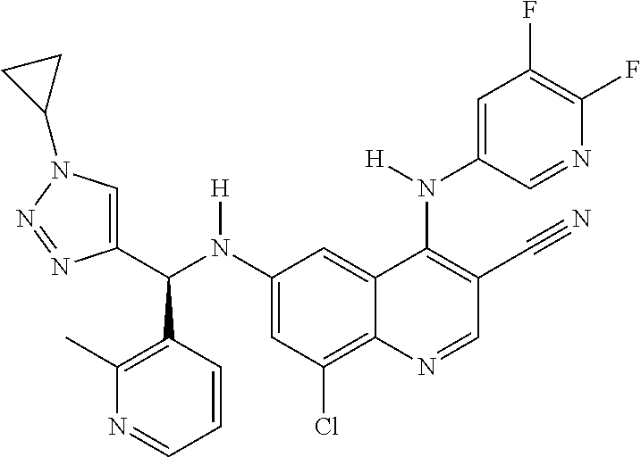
C1(N(C(C2=CN(C3CC3)N=N2)C2=C(C)N=CC=C2)[H])=CC(Cl)=C2C(=C1)C(N(C1=CC(F)=C(F)N=C1)[H])=C(C#N)C=N2
